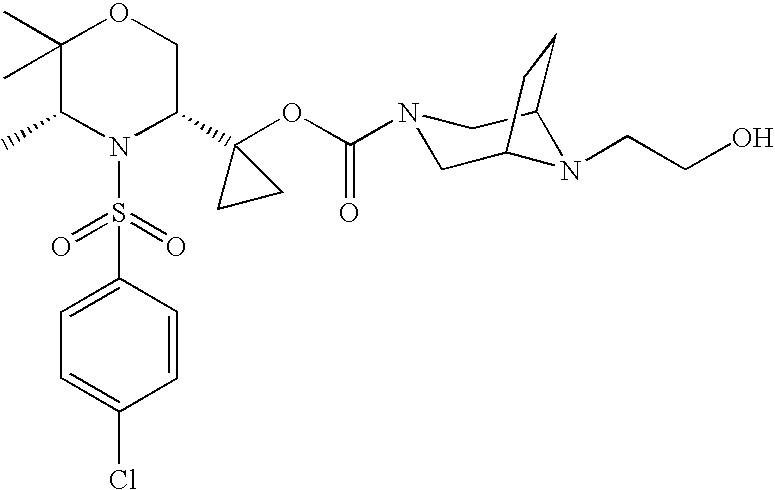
C1=C(S(=O)(=O)N2C(C3(OC(=O)N4CC5N(CCO)C(C4)CC5)CC3)COC(C)(C)C2C)C=CC(Cl)=C1
